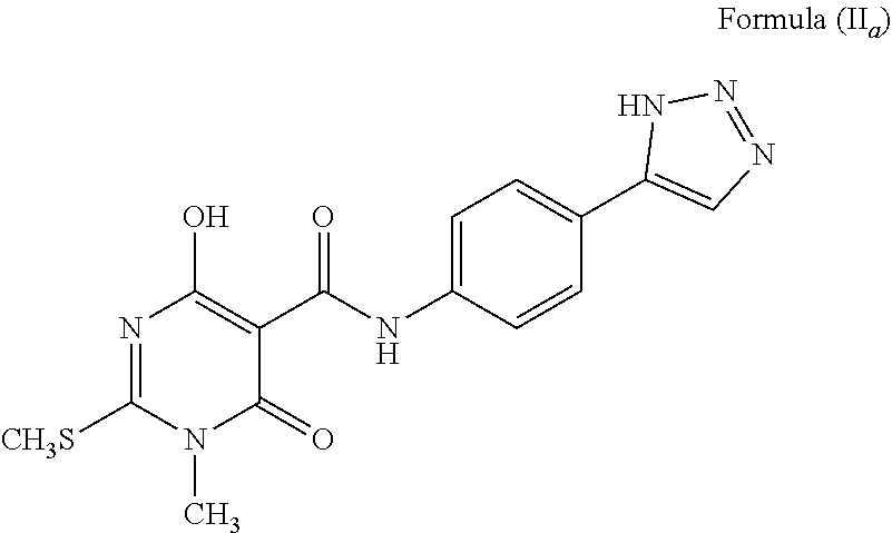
CN1C([CH3S])=NC(O)=C(C(NC2=CC=C(C3=CN=NN3)C=C2)=O)C1=O
